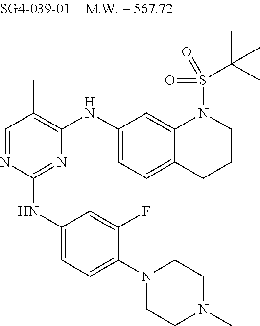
N1=C(NC2=CC=C(N3CCN(C)CC3)C(F)=C2)N=CC(C)=C1NC1=CC=C2C(=C1)N(S(=O)(C(C)(C)C)=O)CCC2
